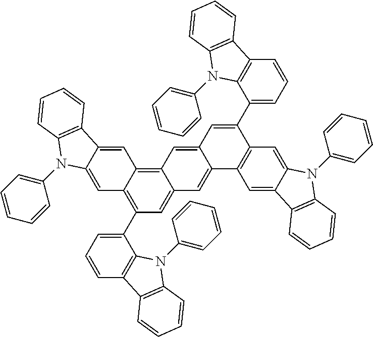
C1(C2=CC=CC3=C2N(C2=CC=CC=C2)C2=C3C=CC=C2)=C2C(=C3C(=C1)C=C1C(=C3)C=C(C3=CC=CC4=C3N(C3=CC=CC=C3)C3=C4C=CC=C3)C3=C1C=C1C(=C3)N(C3=CC=CC=C3)C3=C1C=CC=C3)C=C1C(=C2)N(C2=CC=CC=C2)C2=C1C=CC=C2
